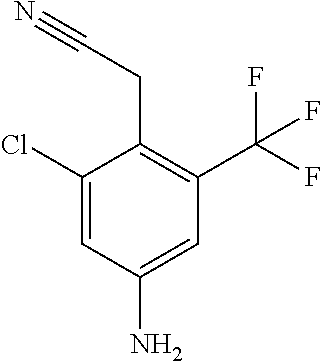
C1(Cl)=CC(N)=CC(C(F)(F)F)=C1CC#N
